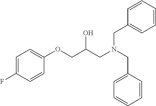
C1=C(CN(CC2=CC=CC=C2)CC(COC2=CC=C(F)C=C2)O)C=CC=C1
